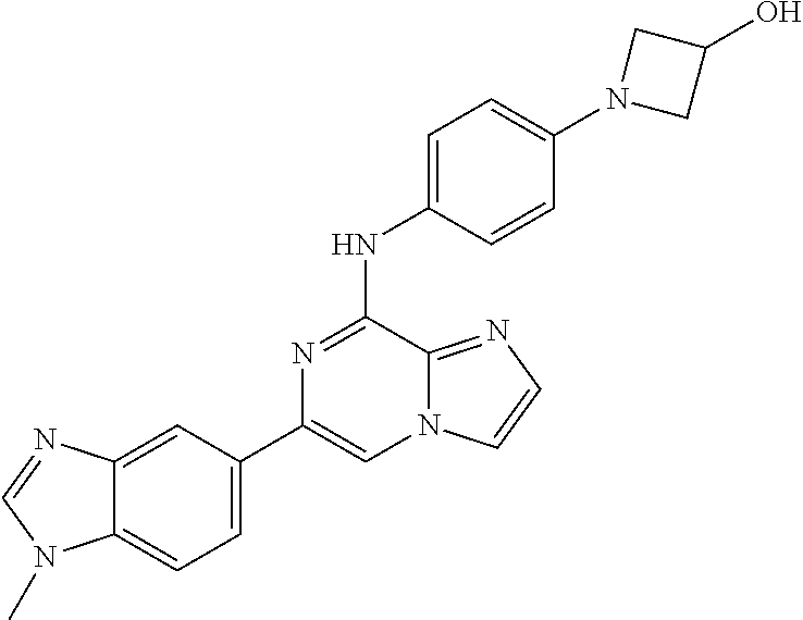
C1(C2=CC=C3C(=C2)N=CN3C)=CN2C(=NC=C2)C(NC2=CC=C(N3CC(O)C3)C=C2)=N1
